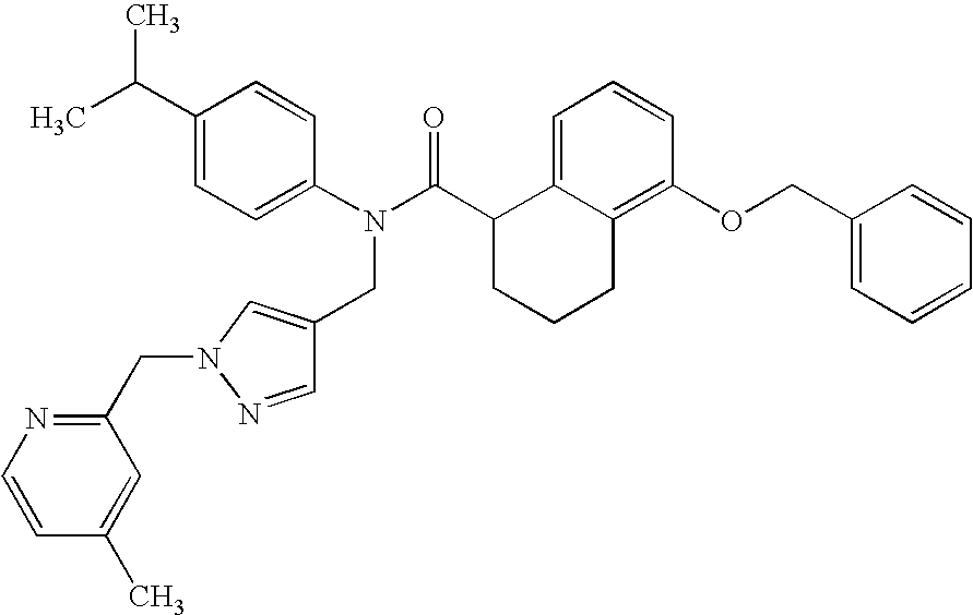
C1(C(C)C)=CC=C(N(C(C2CCCC3=C(OCC4=CC=CC=C4)C=CC=C23)=O)CC2=CN(CC3=NC=CC(C)=C3)N=C2)C=C1
